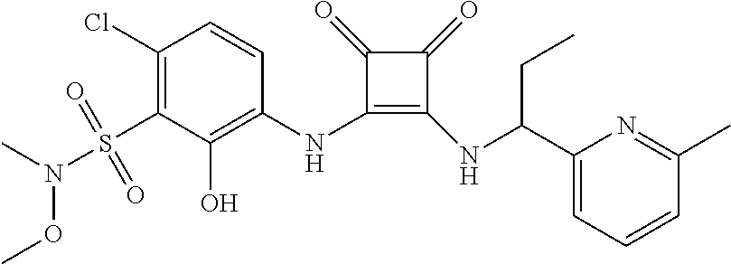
C1(Cl)=C(S(=O)(=O)N(C)OC)C(O)=C(NC2=C(NC(C3=CC=CC(C)=N3)CC)C(=O)C2=O)C=C1
